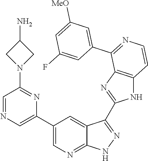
C1=NC=C(C2=CN=C3C(=C2)C(C2=NC4=C(N2)C=CN=C4C2=CC([MeO])=CC(F)=C2)=NN3)N=C1N1CC(N)C1
